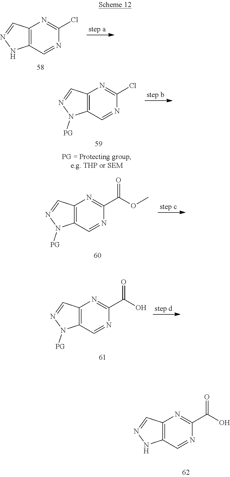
C12=C(C=NC(C(O)=O)=N1)NN=C2.C12=C(C=NC(Cl)=N1)NN=C2.C12=C(C=NC(Cl)=N1)N([PG])N=C2.C12=C(C=NC(C(OC)=O)=N1)N([PG])N=C2.C12=C(C=NC(C(O)=O)=N1)N([PG])N=C2
